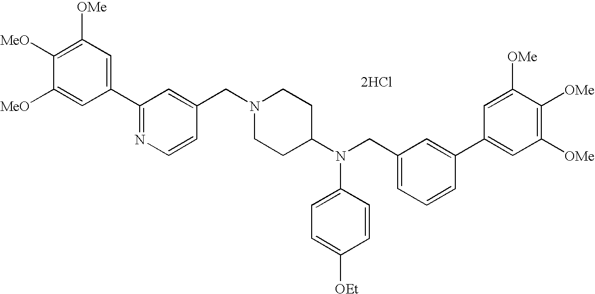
C1=C([MeO])C([MeO])=C([OMe])C=C1C1=NC=CC(CN2CCC(N(CC3=CC=CC(C4=CC([OMe])=C([OMe])C([OMe])=C4)=C3)C3=CC=C([OEt])C=C3)CC2)=C1.[2HCl]
